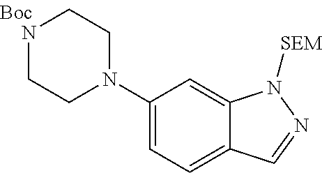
C1(N2CCNCC2)=CC=C2C(=C1)N([SEM])N=C2
